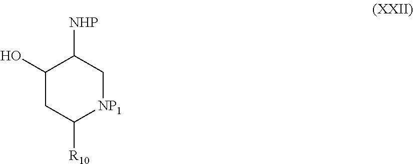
C1(O)CC([R10])[NP1]CC1[NHP]
